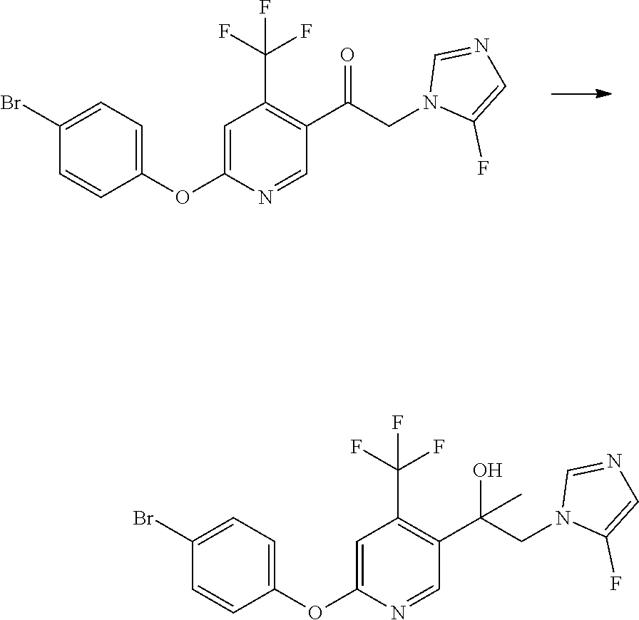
C1(Br)=CC=C(OC2=CC(C(F)(F)F)=C(C(CN3C(F)=CN=C3)=O)C=N2)C=C1.C1(Br)=CC=C(OC2=CC(C(F)(F)F)=C(C(CN3C(F)=CN=C3)(O)C)C=N2)C=C1
